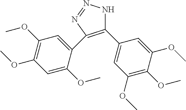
C1(C2=CC(OC)=C(OC)C(OC)=C2)=C(C2=CC(OC)=C(OC)C=C2OC)N=NN1
